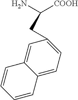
NC([COOH])CC1=CC=C2C(=C1)C=CC=C2
